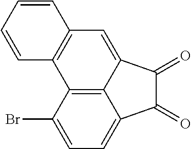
C12=C3C(=CC=C1Br)C(=O)C(=O)C3=CC1=C2C=CC=C1
